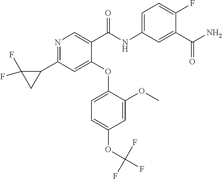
C1(OC2=CC=C(OC(F)(F)F)C=C2OC)=CC(C2C(F)(F)C2)=NC=C1C(NC1=CC=C(F)C(C(N)=O)=C1)=O
